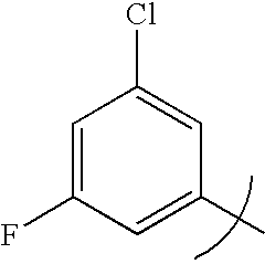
C1=C(F)C=C(C)C=C1Cl
